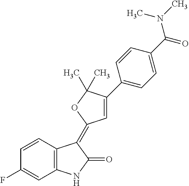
C1=CC(F)=CC2=C1C(=C1C=C(C3=CC=C(C(N(C)C)=O)C=C3)C(C)(C)O1)C(=O)N2
